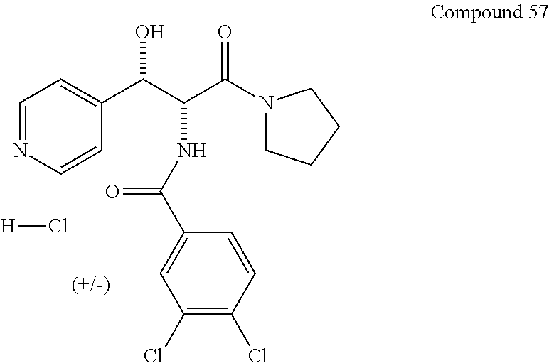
C1=NC=CC(C(C(C(N2CCCC2)=O)NC(C2=CC(Cl)=C(Cl)C=C2)=O)O)=C1.[H]Cl
